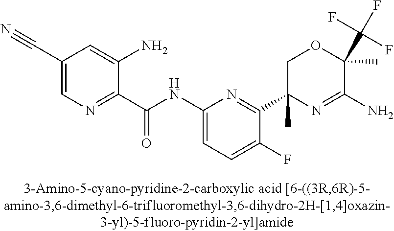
C1(C(NC2=CC=C(F)C(C3(C)N=C(N)C(C)(C(F)(F)F)OC3)=N2)=O)=NC=C(C#N)C=C1N
